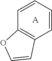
C1=CC=CC2=C1C=CO2.[A]
